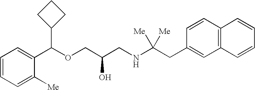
C1=C([Me])C(C(OCC(CNC(CC2=CC3=C(C=C2)C=CC=C3)([Me])[Me])O)C2CCC2)=CC=C1
